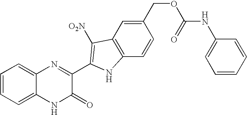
C1=C2C(=CC=C1)N=C(C1=C([O2N])C3=C(C=CC(COC(NC4=CC=CC=C4)=O)=C3)N1)C(=O)N2
